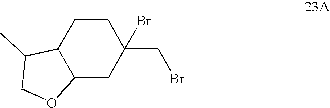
C1CC2C(CC1(CBr)Br)OCC2C
